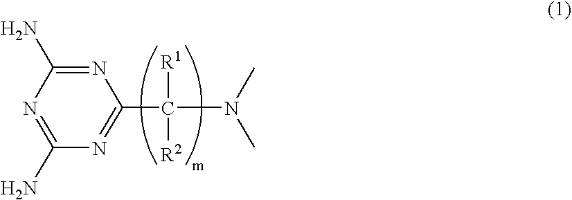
N1=C(N)N=C(N)N=C1C(N(C)C)([R2])[R1]
